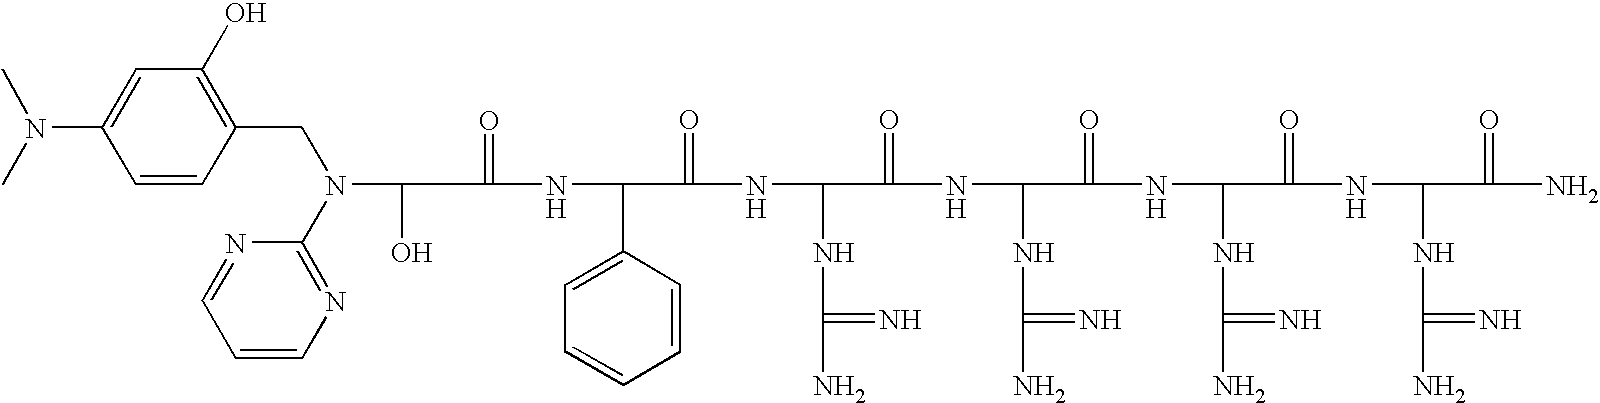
C(=O)(NC(C1=CC=CC=C1)C(=O)NC(NC(N)=N)C(=O)NC(NC(N)=N)C(=O)NC(NC(N)=N)C(=O)NC(NC(N)=N)C(=O)N)C(O)N(C1=NC=CC=N1)CC1=C(O)C=C(N(C)C)C=C1
